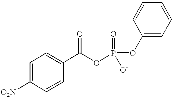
C1=C([O2N])C=CC(C(OP(OC2=CC=CC=C2)(=O)[O-])=O)=C1
